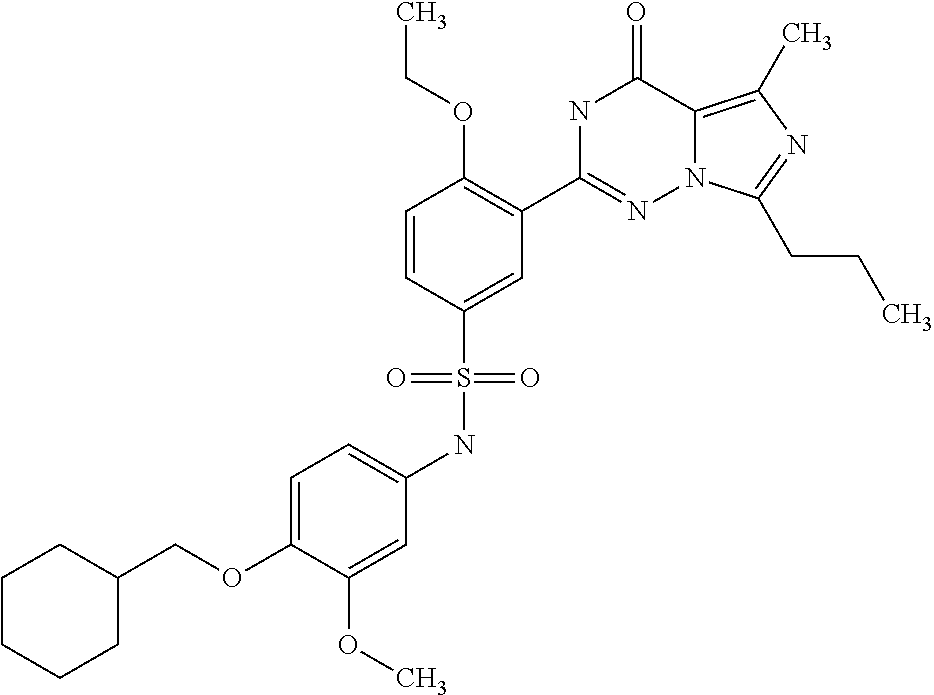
C1=CC(S(=O)(=O)NC2=CC=C(OCC3CCCCC3)C(OC)=C2)=CC(C2=NN3C(=C(C)N=C3CCC)C(=O)N2)=C1OCC
